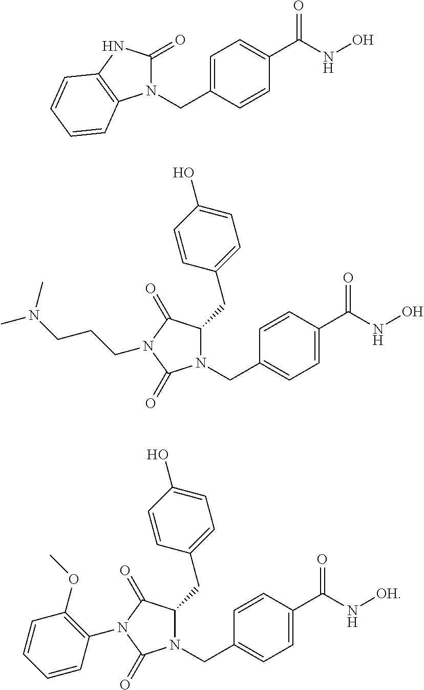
N1(CC2=CC=C(C(NO)=O)C=C2)C(=O)NC2=C1C=CC=C2.N1(CC2=CC=C(C(NO)=O)C=C2)C(CC2=CC=C(O)C=C2)C(=O)N(CCCN(C)C)C1=O.N1(CC2=CC=C(C(N[OH])=O)C=C2)C(CC2=CC=C(O)C=C2)C(=O)N(C2=C(OC)C=CC=C2)C1=O
